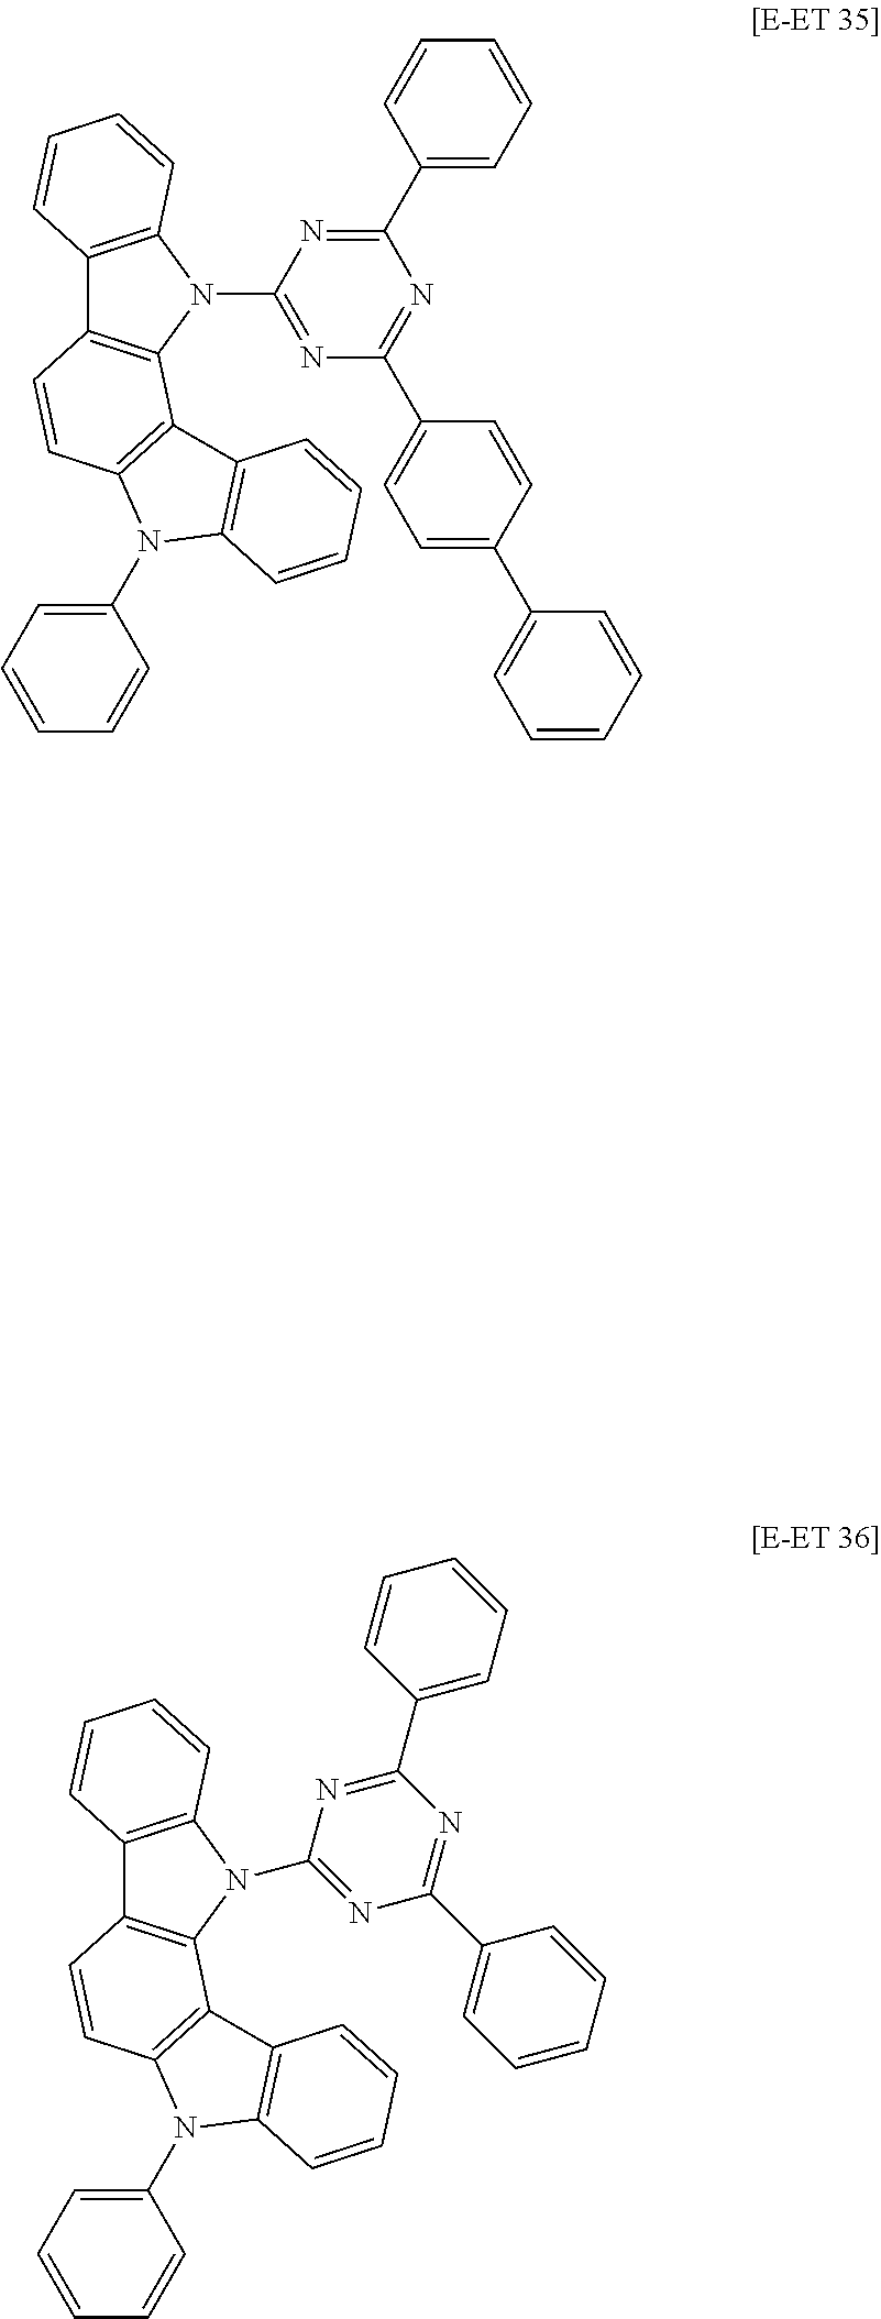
C12=C(N(C3=NC(C4=CC=C(C5=CC=CC=C5)C=C4)=NC(C4=CC=CC=C4)=N3)C3=C1C=CC1=C3C3=C(N1C1=CC=CC=C1)C=CC=C3)C=CC=C2.C12=C(N(C3=NC(C4=CC=CC=C4)=NC(C4=CC=CC=C4)=N3)C3=C1C=CC1=C3C3=C(N1C1=CC=CC=C1)C=CC=C3)C=CC=C2
